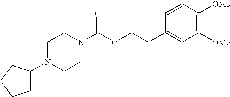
C1(N2CCN(C(OCCC3=CC([OMe])=C([OMe])C=C3)=O)CC2)CCCC1
